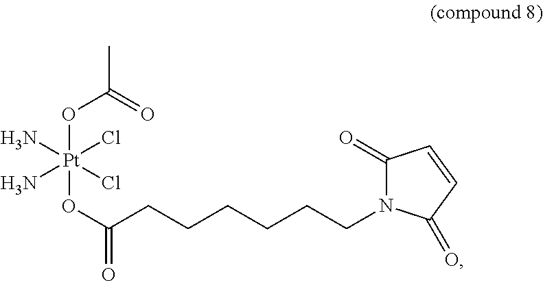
CC(=O)O[Pt](OC(=O)CCCCCCN1C(=O)C=CC1=O)(Cl)(Cl)(N)N
